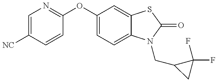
C1(OC2=CC=C3C(=C2)SC(=O)N3CC2CC2(F)F)=NC=C([NC])C=C1
